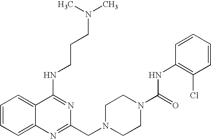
C1=CC=C2C(=C1)C(NCCCN(C)C)=NC(CN1CCN(C(NC3=C(Cl)C=CC=C3)=O)CC1)=N2
